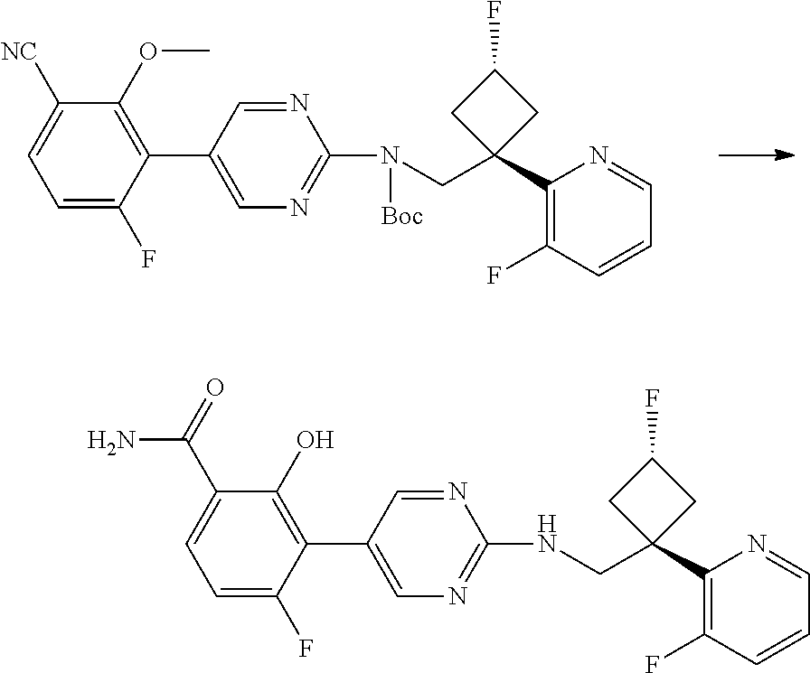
N1=CC(C2=C(OC)C([NC])=CC=C2F)=CN=C1N(CC1(C2=C(F)C=CC=N2)CC(F)C1)[Boc].N1=CC(C2=C(O)C(C(N)=O)=CC=C2F)=CN=C1NCC1(C2=C(F)C=CC=N2)CC(F)C1
